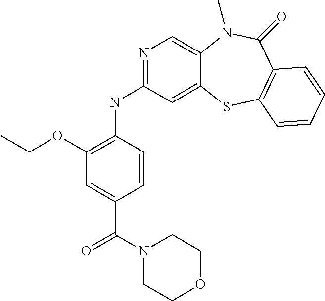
N(C1=NC=C2C(=C1)SC1=C(C(=O)N2C)C=CC=C1)C1=C(OCC)C=C(C(N2CCOCC2)=O)C=C1
